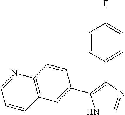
N1C=NC(C2=CC=C(F)C=C2)=C1C1=CC2=C(C=C1)N=CC=C2
